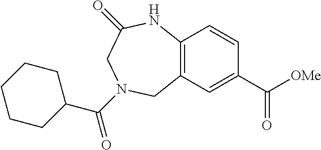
C12=C(C=C(C([OMe])=O)C=C1)CN(C(C1CCCCC1)=O)CC(=O)N2
